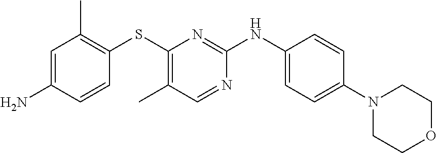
C1=C(N)C=CC(SC2=C(C)C=NC(NC3=CC=C(N4CCOCC4)C=C3)=N2)=C1C
